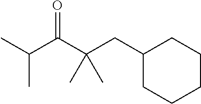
C1(CC(C(C(C)C)=O)(C)C)CCCCC1
